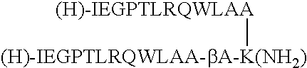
[(H)-IEGPTLRQWLAA-bA-K(NH2)][(H)-IEGPTLRQWLAA]
